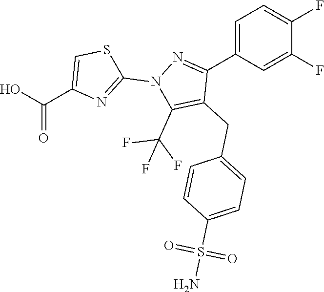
C1=C(C2=NN(C3=NC(C(=O)O)=CS3)C(C(F)(F)F)=C2CC2=CC=C(S(N)(=O)=O)C=C2)C=C(F)C(F)=C1
